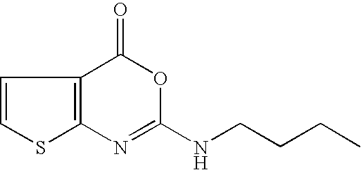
C12=C(N=C(NCCCC)OC1=O)SC=C2
